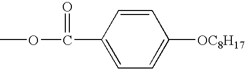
C1(C(=O)OC)=CC=C([OC8H17])C=C1
